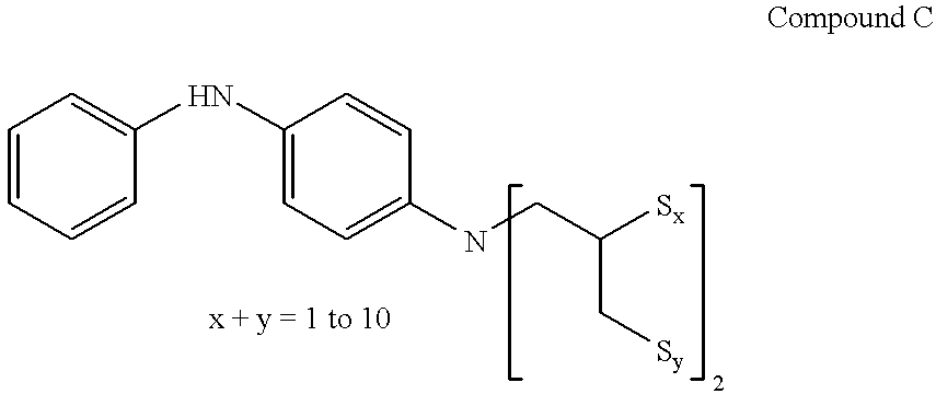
C1=CC=CC(NC2=CC=C(NCC([Sx])C[Sy])C=C2)=C1
